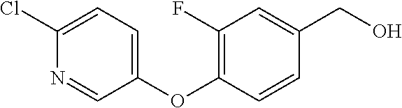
C1(OC2=C(F)C=C(CO)C=C2)=CC=C(Cl)N=C1
